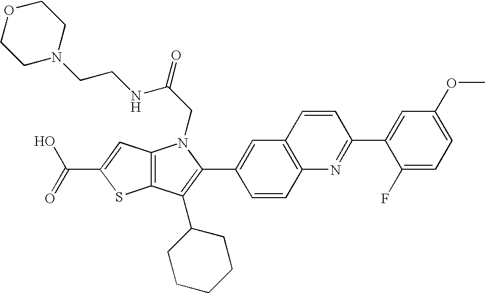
C(C1=CC2=C(S1)C(C1CCCCC1)=C(C1=CC3=C(C=C1)N=C(C1=CC(OC)=CC=C1F)C=C3)N2CC(=O)NCCN1CCOCC1)(=O)O
